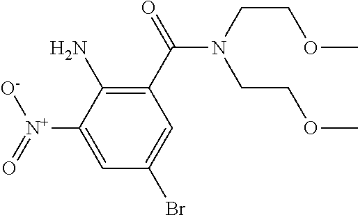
C1(C(N(CCOC)CCOC)=O)=C(N)C([N+]([O-])=O)=CC(Br)=C1
